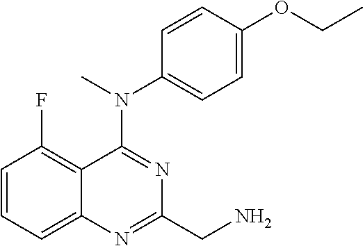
C1=CC=C2C(=C1F)C(N(C)C1=CC=C(OCC)C=C1)=NC(CN)=N2
